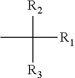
CC([R2])([R3])[R1]
